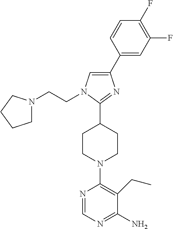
C1(C2=CC(F)=C(F)C=C2)=CN(CCN2CCCC2)C(C2CCN(C3=C(CC)C(N)=NC=N3)CC2)=N1
